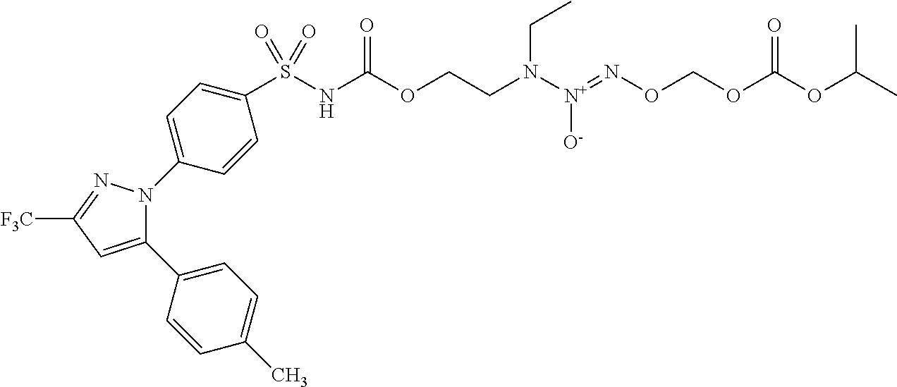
C1(C2=CC=C(C)C=C2)=CC([F3C])=NN1C1=CC=C(S(NC(OCCN([N+](=NOCOC(OC(C)C)=O)[O-])CC)=O)(=O)=O)C=C1
